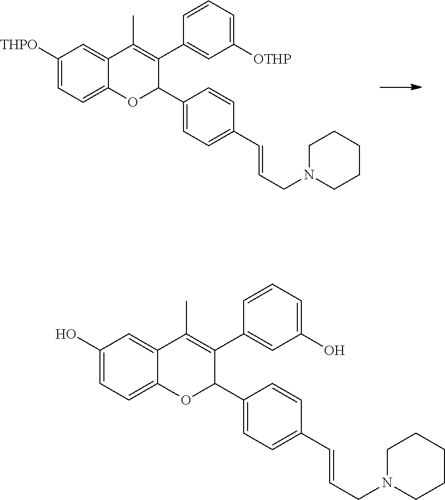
C1([THPO])=CC=C2C(=C1)C(C)=C(C1=CC([OTHP])=CC=C1)C(C1=CC=C(C=CCN3CCCCC3)C=C1)O2.C1(O)=CC=C2C(=C1)C(C)=C(C1=CC(O)=CC=C1)C(C1=CC=C(C=CCN3CCCCC3)C=C1)O2
